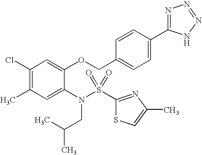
C1(Cl)=C(C)C=C(N(S(C2=NC(C)=CS2)(=O)=O)CC(C)C)C(OCC2=CC=C(C3=NN=NN3)C=C2)=C1
